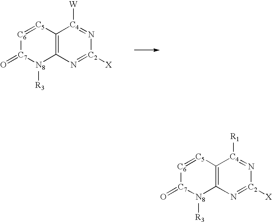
[C6]1=[C5]C2=C([N8]([R3])[C7]1=O)N=[C2]([X])N=[C4]2[W].[C6]1=[C5]C2=C([N8]([R3])[C7]1=O)N=[C2]([X])N=[C4]2[R1]
